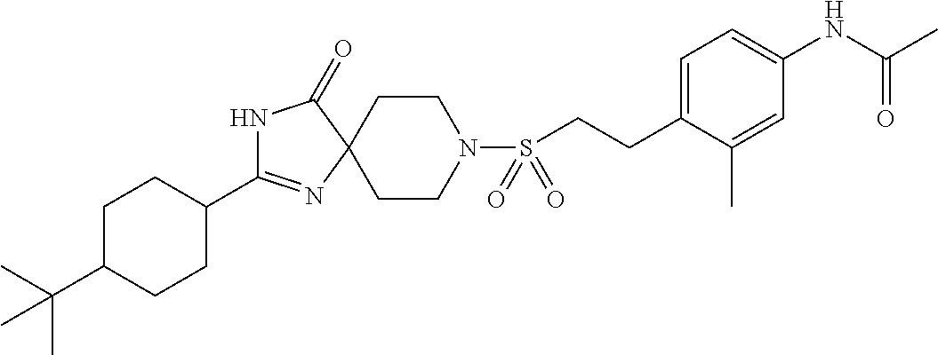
N1C(C2CCC(C(C)(C)C)CC2)=NC2(C1=O)CCN(S(=O)(=O)CCC1=CC=C(NC(C)=O)C=C1C)CC2
